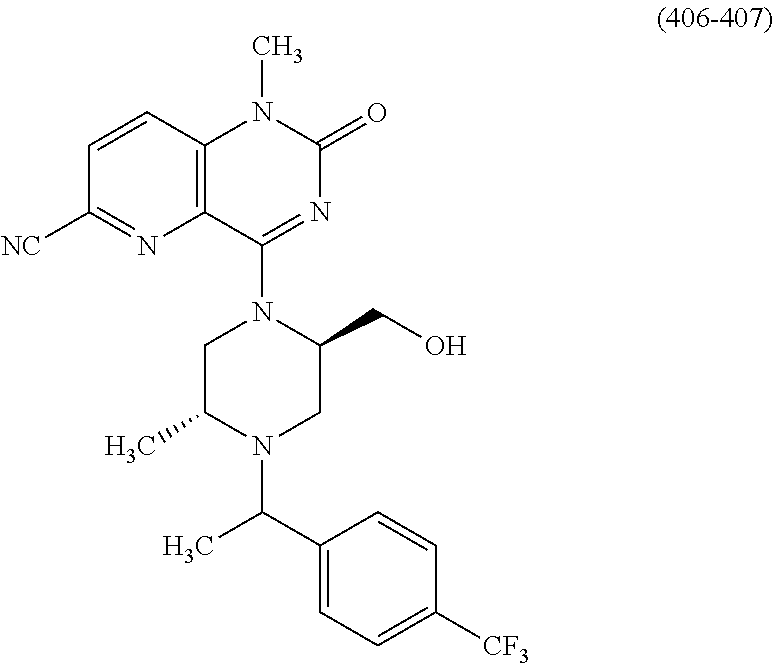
[CF3]C1=CC=C(C(C)N2C(C)CN(C3=NC(=O)N(C)C4=C3N=C([NC])C=C4)C(CO)C2)C=C1
